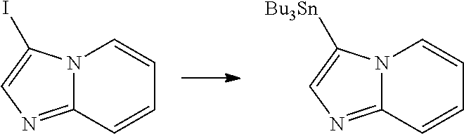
N12C(=NC=C1I)C=CC=C2.N12C(=NC=C1[Bu3Sn])C=CC=C2
